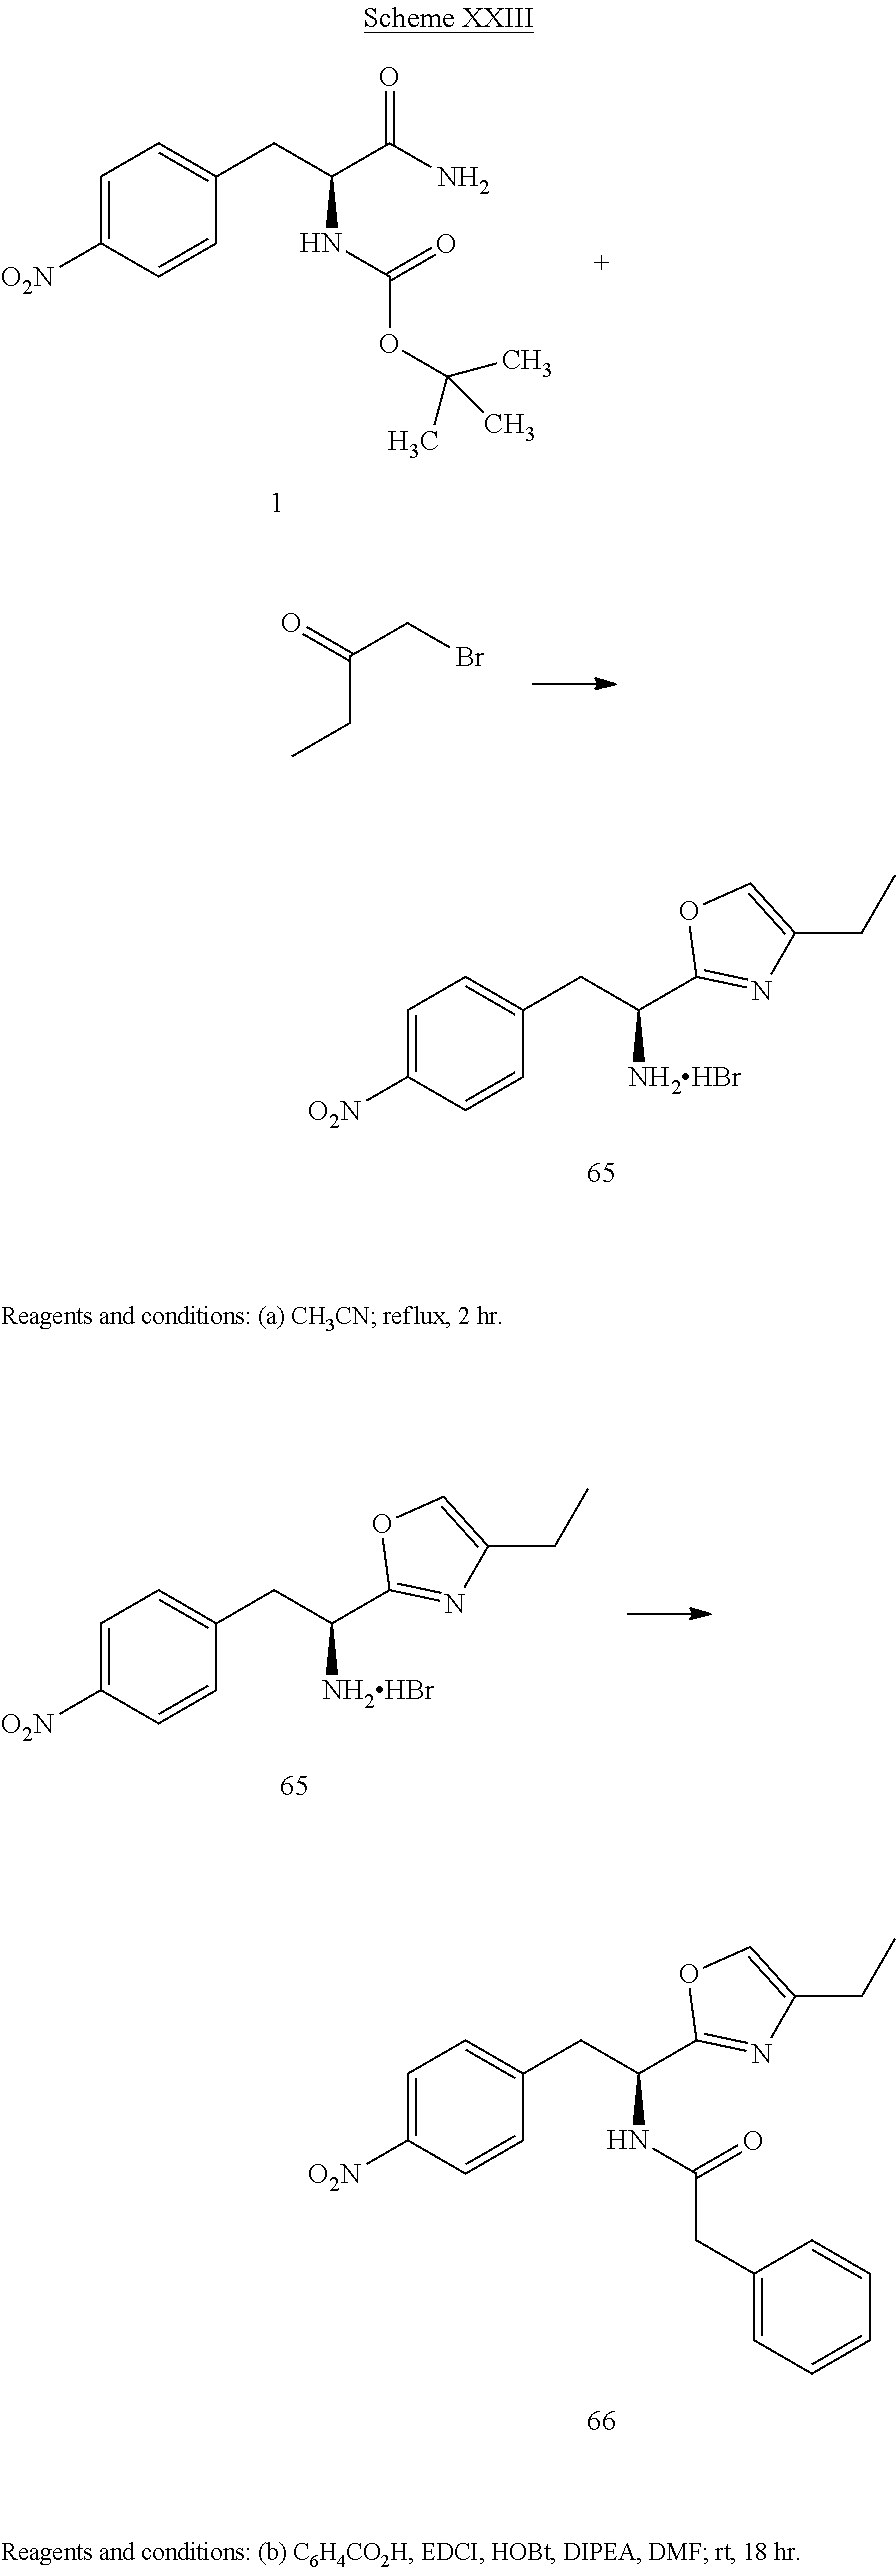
C1=C([O2N])C=CC(CC(NC(=O)OC(C)(C)C)C(=O)N)=C1.C(C(CBr)=O)C.C1=C([O2N])C=CC(CC([NH2HBr])C2=NC(CC)=CO2)=C1.C1=C([O2N])C=CC(CC(NC(=O)CC2=CC=CC=C2)C2=NC(CC)=CO2)=C1.C1=C([O2N])C=CC(CC([NH2HBr])C2=NC(CC)=CO2)=C1
